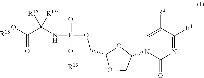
OC(C(NP(=O)(O[R13])OCC1OCC(N2C=C([R2])C([R1])=NC2=O)O1)([R15])[R15])=O.[R16]
